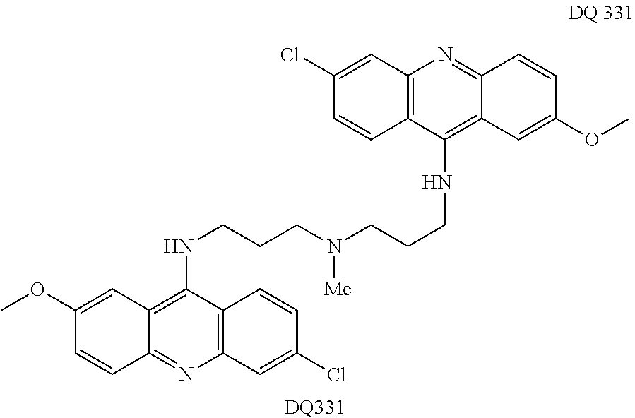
C12=C(C(NCCCN(CCCNC3=C4C(=NC5=C3C=CC(Cl)=C5)C=CC(OC)=C4)[Me])=C3C(=N1)C=CC(OC)=C3)C=CC(Cl)=C2.[DQ331]
